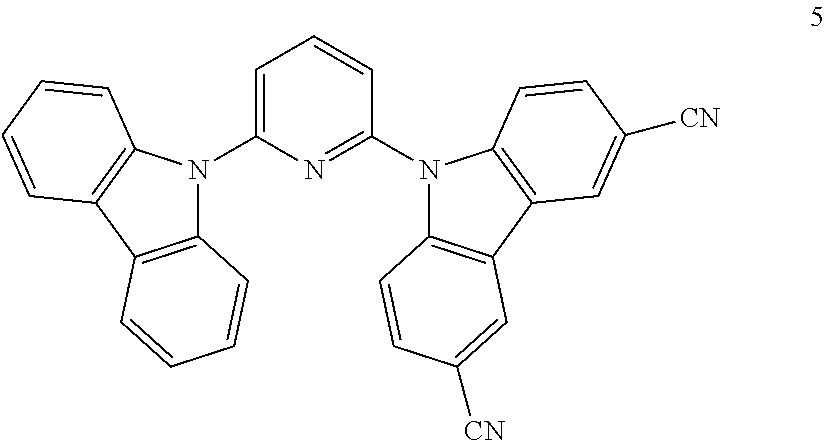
C1=C(N2C3=C(C4=C2C=CC=C4)C=CC=C3)N=C(N2C3=C(C4=C2C=CC([CN])=C4)C=C([CN])C=C3)C=C1
